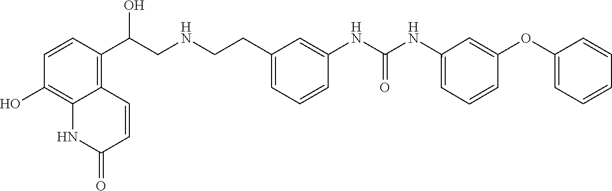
C1=CC(C(CNCCC2=CC=CC(NC(NC3=CC=CC(OC4=CC=CC=C4)=C3)=O)=C2)O)=C2C(=C1O)NC(=O)C=C2
